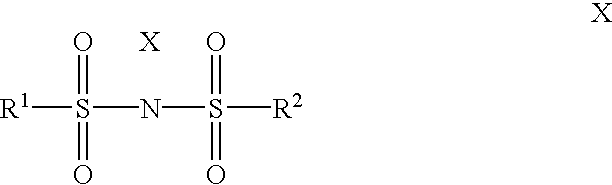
[R1]S(NS(=O)(=O)[R2])(=O)=O.[X]
